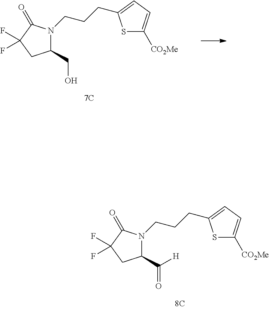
C1(CO)CC(F)(F)C(=O)N1CCCC1=CC=C([CO2Me])S1.C1(C(=O)[H])CC(F)(F)C(=O)N1CCCC1=CC=C([CO2Me])S1
